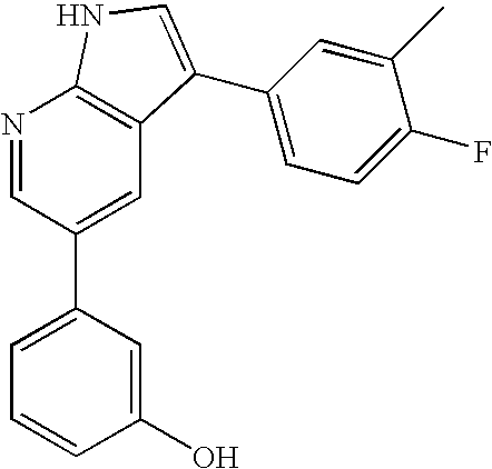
N1=CC(C2=CC=CC(O)=C2)=CC2=C1NC=C2C1=CC=C(F)C(C)=C1
